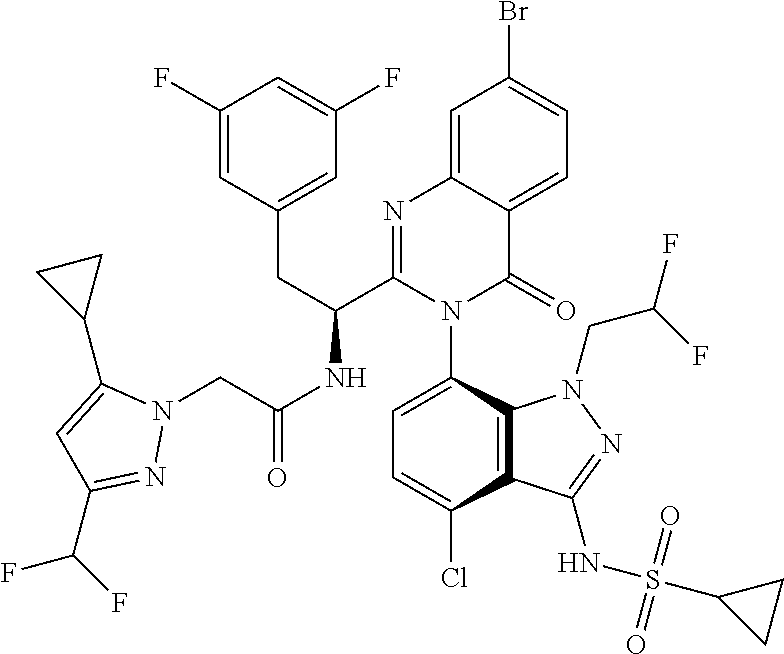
C1=C(Cl)C2=C(C(N3C(=O)C4=CC=C(Br)C=C4N=C3C(CC3=CC(F)=CC(F)=C3)NC(CN3C(C4CC4)=CC(C(F)F)=N3)=O)=C1)N(CC(F)F)N=C2NS(C1CC1)(=O)=O
